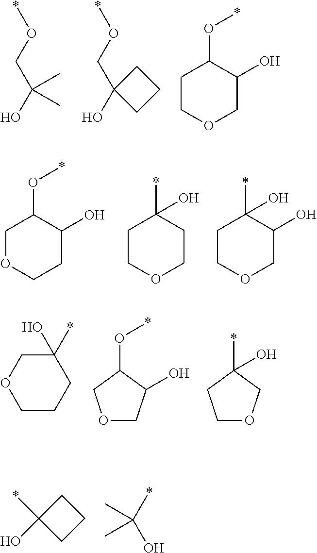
*OCC(O)(C)C.*OCC1(O)CCC1.C1COCC(O)C1O*.C1OCCC(O)C1O*.C1COCCC1(*)O.C1COCC(O)C1(*)O.C1(*)(O)COCCC1.C1(O*)COCC1O.C1(*)(O)CCOC1.C1C(*)(O)CC1.*C(O)(C)C
